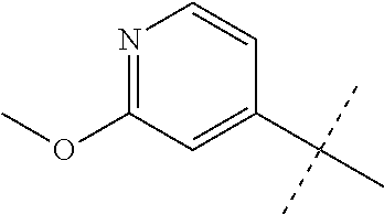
CC(C)(C)C1=CC(OC)=NC=C1
